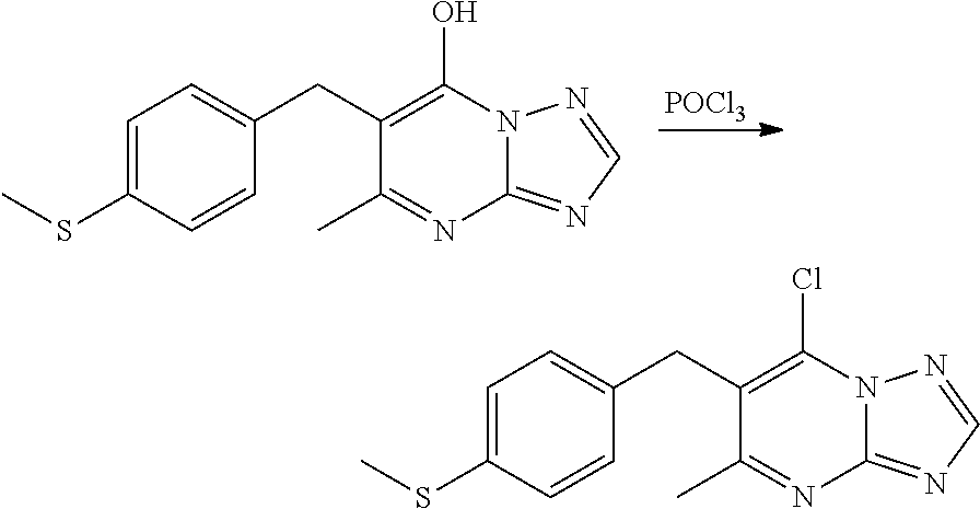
[POCl3].C1=C(SC)C=CC(CC2=C(O)N3C(=NC=N3)N=C2C)=C1.C1=C(SC)C=CC(CC2=C(Cl)N3C(=NC=N3)N=C2C)=C1
